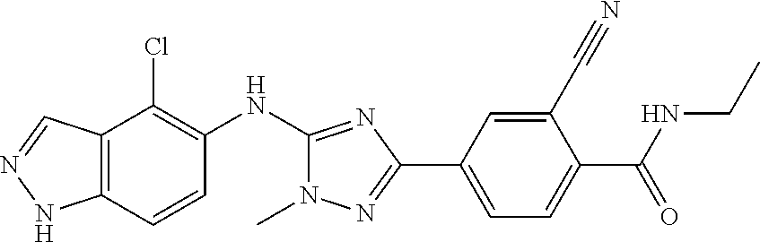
C12=C(C=CC(NC3=NC(C4=CC=C(C(NCC)=O)C(C#N)=C4)=NN3C)=C1Cl)NN=C2
